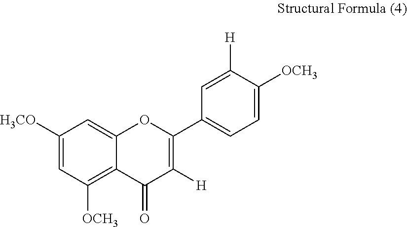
C1([H3CO])=CC([OCH3])=C2C(=C1)OC(C1=CC=C([OCH3])C([H])=C1)=C([H])C2=O
